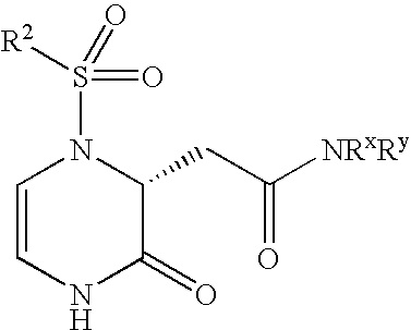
C1=CNC(=O)C(CC([NRxRy])=O)N1S(=O)([R2])=O
